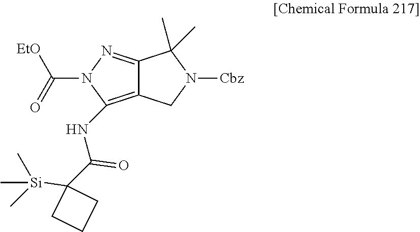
C12=C(NC(C3([Si](C)(C)C)CCC3)=O)N(C([EtO])=O)N=C1C(C)(C)N([Cbz])C2
